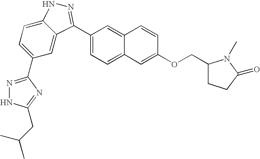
C1(C2=NNC3=CC=C(C4=NNC(CC(C)C)=N4)C=C32)=CC=C2C(=C1)C=CC(OCC1CCC(=O)N1C)=C2
